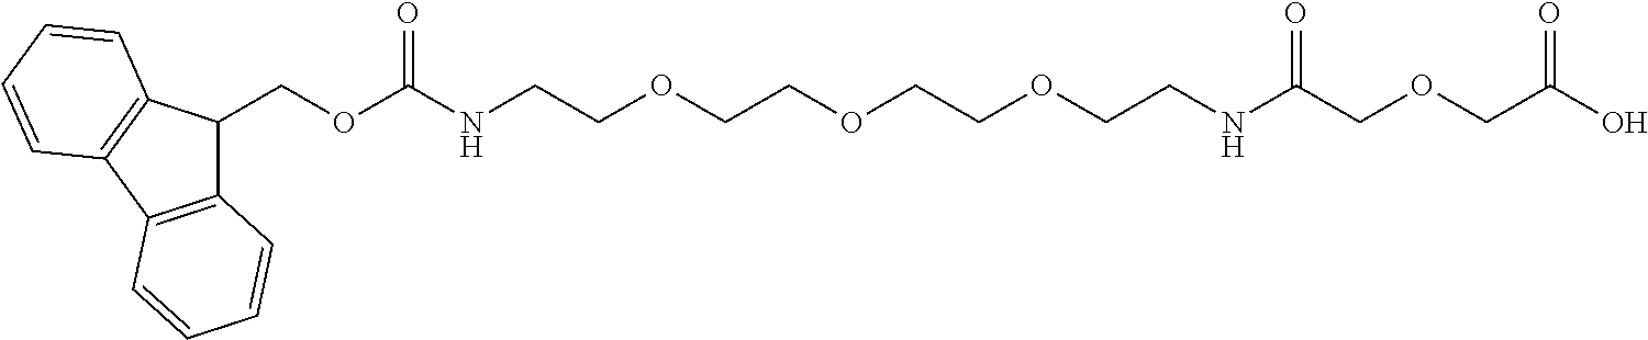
C1(COC(NCCOCCOCCOCCNC(COCC(O)=O)=O)=O)C2=C(C3=C1C=CC=C3)C=CC=C2
